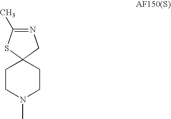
C1CN(C)CCC12SC(C)=NC2
